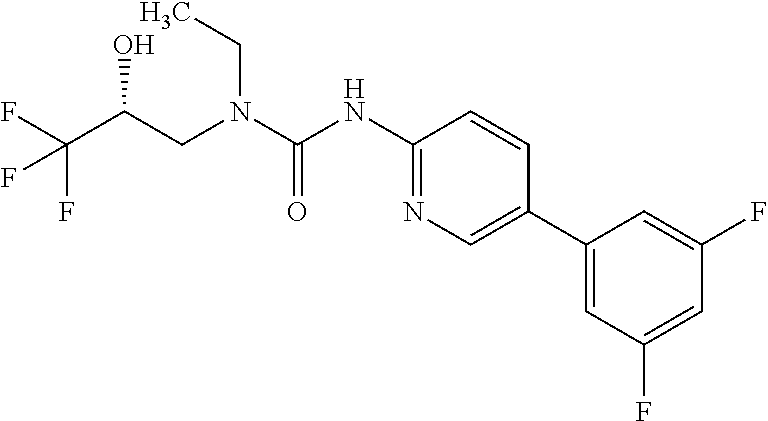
C(N(CC)C(=O)NC1=NC=C(C2=CC(F)=CC(F)=C2)C=C1)C(O)C(F)(F)F
